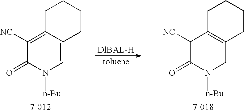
C1([NC])=C2C(=CN([n-Bu])C1=O)CCCC2.C1([NC])C(=O)N([n-Bu])CC2=C1CCCC2
